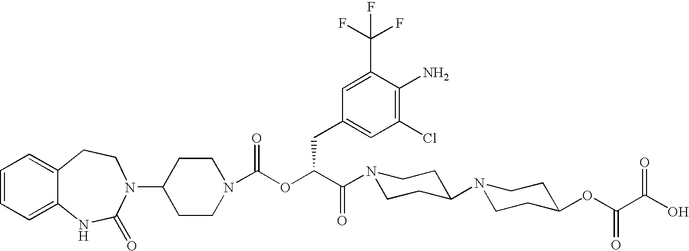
C1(N2C(=O)NC3=CC=CC=C3CC2)CCN(C(OC(C(=O)N2CCC(N3CCC(OC(C(O)=O)=O)CC3)CC2)CC2=CC(Cl)=C(N)C(C(F)(F)F)=C2)=O)CC1
